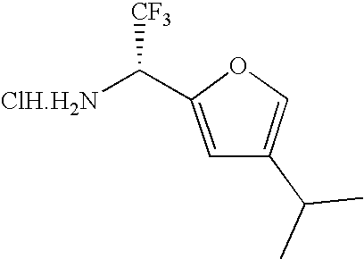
[ClH.H2N]C(C1=CC(C(C)C)=CO1)[CF3]
